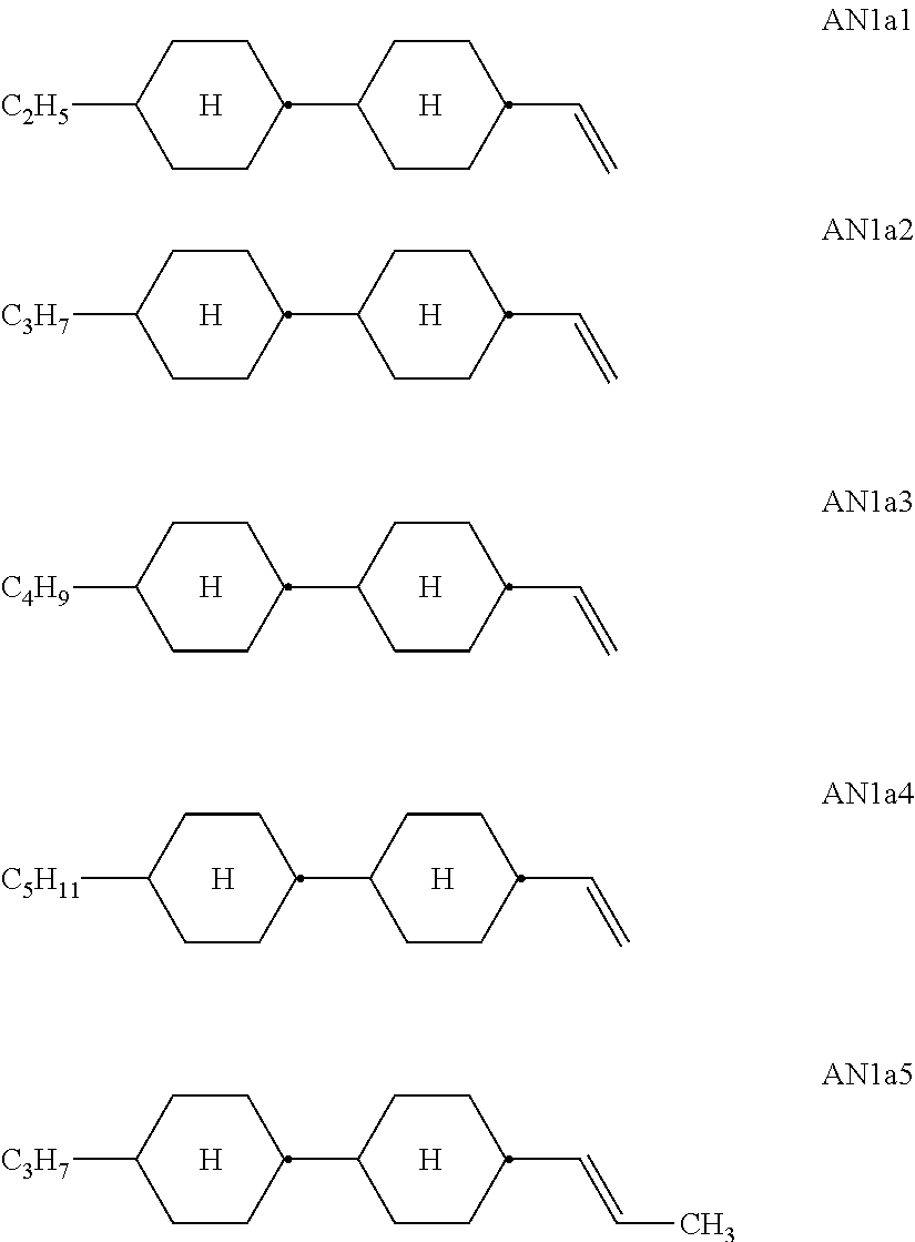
[H].[H].[C2H5]C1CCC(C2CCC(C=C)CC2)CC1.[H].[H].[C3H7]C1CCC(C2CCC(C=C)CC2)CC1.[H].[H].[C5H11]C1CCC(C2CCC(C=C)CC2)CC1.[H].[H].[C3H7]C1CCC(C2CCC(C=CC)CC2)CC1.[H].[H].[C4H9]C1CCC(C2CCC(C=C)CC2)CC1
